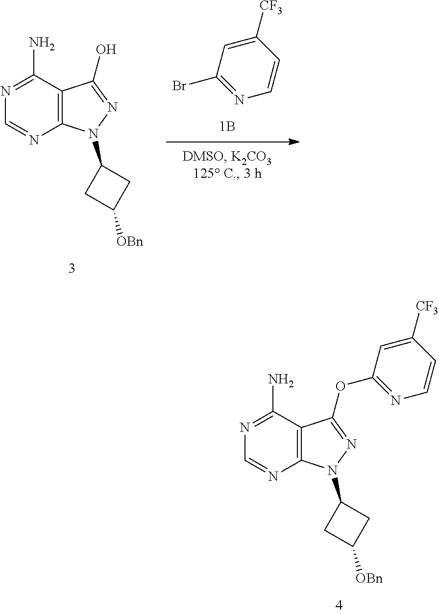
N1(C2CC([OBn])C2)N=C(OC2=NC=CC([CF3])=C2)C2=C1N=CN=C2N.N1(C2CC([OBn])C2)N=C(O)C2=C1N=CN=C2N.C1([CF3])=CC(Br)=NC=C1
